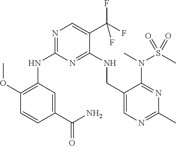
C1(OC)=C(NC2=NC=C(C(F)(F)F)C(NCC3=CN=C(C)N=C3N(C)S(C)(=O)=O)=N2)C=C(C(=O)N)C=C1
